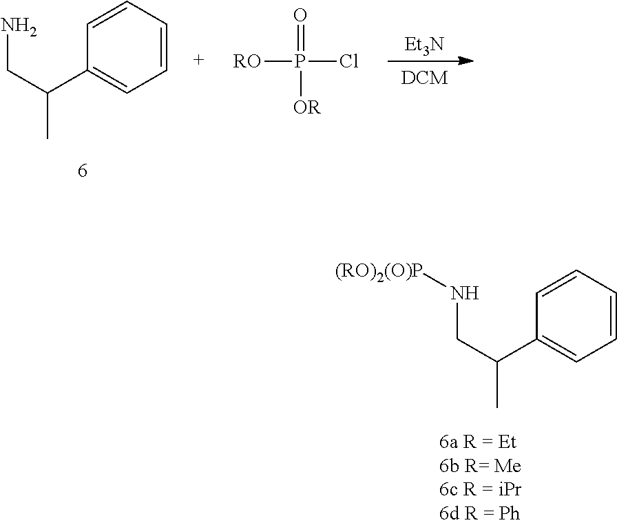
C1=CC=CC=C1C(CN[(RO)2(O)P])C.C1=CC=CC=C1C(CN)C.[Et3N].[DCM].[RO]P(=O)(Cl)[OR]
